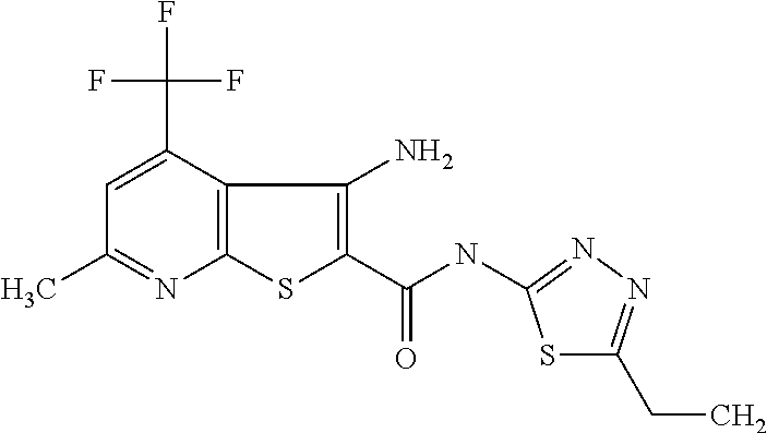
C12=C(C(C(F)(F)F)=CC(C)=N1)C(N)=C(C(NC1=NN=C(CC)S1)=O)S2
